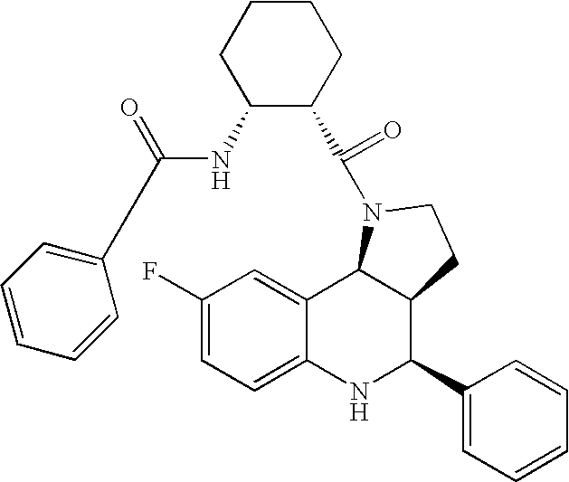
C1(F)=CC=C2C(=C1)C1C(C(C3=CC=CC=C3)N2)CCN1C(=O)C1C(NC(=O)C2=CC=CC=C2)CCCC1
